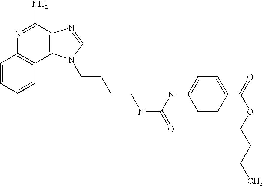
C1=CC=CC2=C1N=C(N)C1=C2N(CCCCNC(NC2=CC=C(C(OCCCC)=O)C=C2)=O)C=N1
